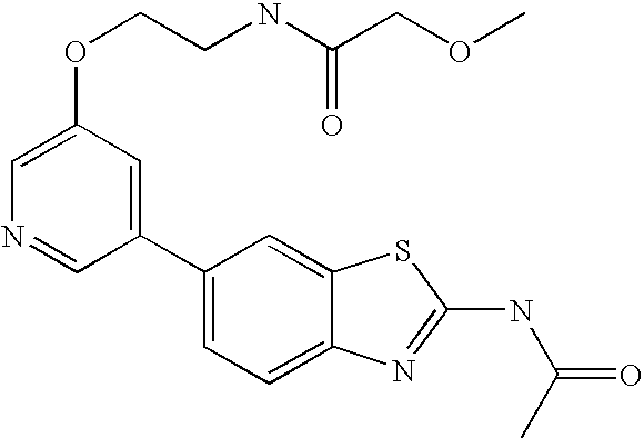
C1(C2=CC=C3C(=C2)SC(NC(C)=O)=N3)=CC(OCCNC(COC)=O)=CN=C1
